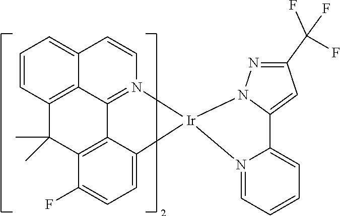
C1=CC2=C3C(=C1)C=CN1=C3C3=C(C(F)=CC=C3[Ir]13N1=CC=CC=C1C1=CC(C(F)(F)F)=NN13)C2(C)C
